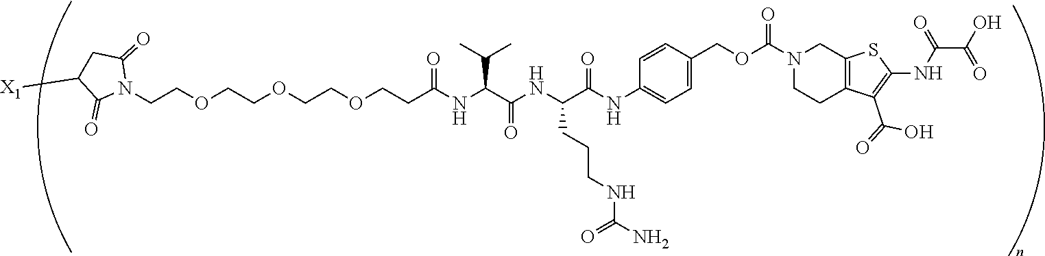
N1(CCOCCOCCOCCC(NC(C(NC(C(NC2=CC=C(COC(N3CCC4=C(C3)SC(NC(=O)C(=O)O)=C4C(O)=O)=O)C=C2)=O)CCCNC(=O)N)=O)C(C)C)=O)C(=O)CC([X1])C1=O
